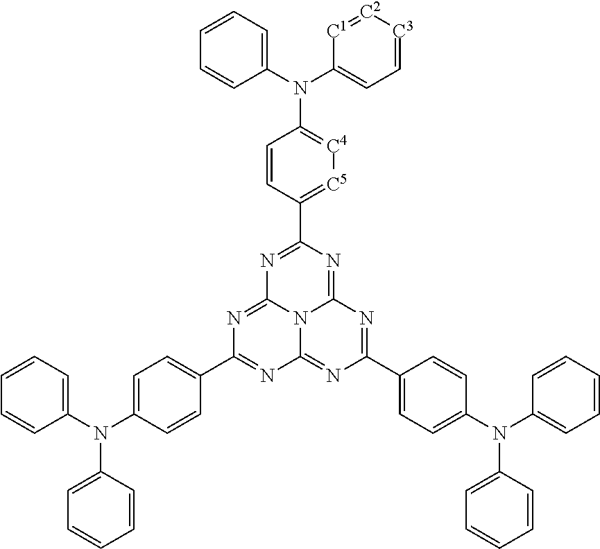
N1=C(C2=[C5][C4]=C(N(C3=CC=CC=C3)C3=CC=[C3][C2]=[C1]3)C=C2)N=C2N3C1=NC(C1=CC=C(N(C4=CC=CC=C4)C4=CC=CC=C4)C=C1)=NC3=NC(C1=CC=C(N(C3=CC=CC=C3)C3=CC=CC=C3)C=C1)=N2
